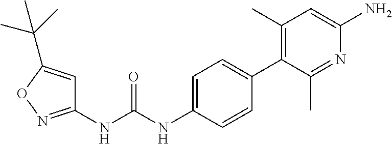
C1(NC(NC2=CC=C(C3=C(C)C=C(N)N=C3C)C=C2)=O)=NOC(C(C)(C)C)=C1
